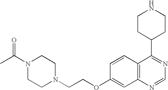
CC(N1CCN(CCOC2=CC3=C(C=C2)C(C2CCNCC2)=NC=N3)CC1)=O
